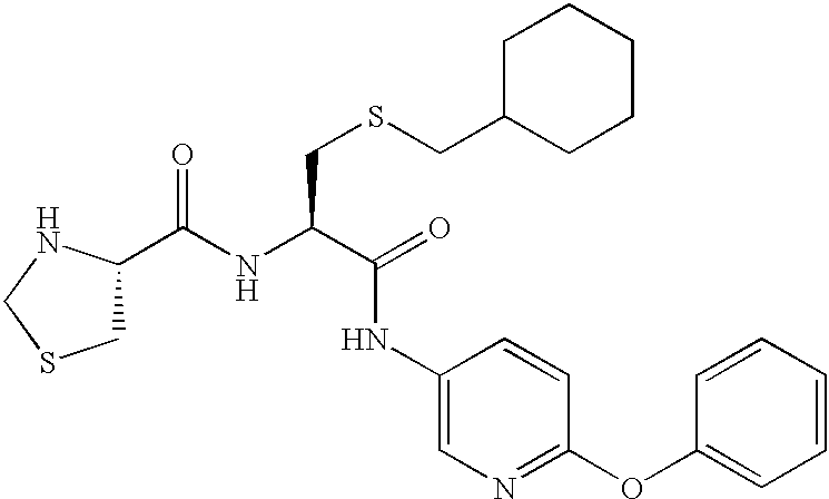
N(C(C(NC1=CN=C(OC2=CC=CC=C2)C=C1)=O)CSCC1CCCCC1)C(C1CSCN1)=O
